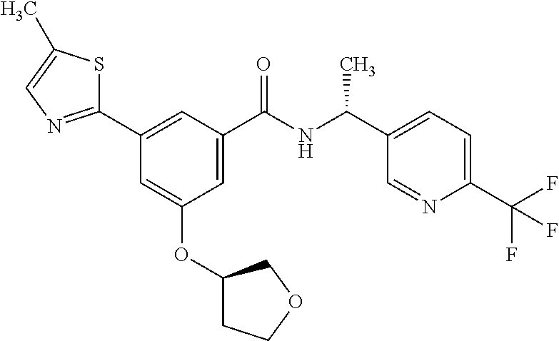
C1(C2=NC=C(C)S2)=CC(C(NC(C2=CC=C(C(F)(F)F)N=C2)C)=O)=CC(OC2CCOC2)=C1
